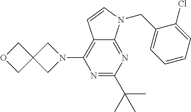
N1=C(C(C)(C)C)N=C2C(=C1N1CC3(C1)COC3)C=CN2CC1=CC=CC=C1Cl
